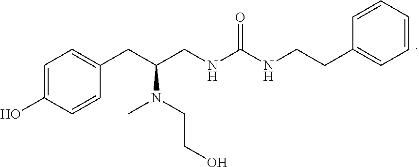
C1=C(O)C=CC(CC(N(CCO)C)CNC(NCCC2=CC=CC=C2)=O)=C1
